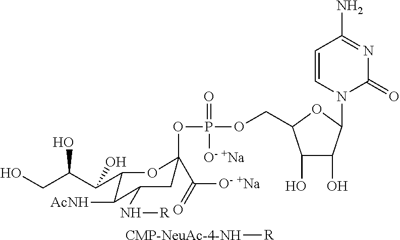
[CMP-NeuAc-4-NH][R].C1C(C([O- +Na])=O)(OP(=O)([O- +Na])OCC2C(O)C(O)C(N3C=CC(N)=NC3=O)O2)OC(C(C(CO)O)O)C([AcNH])C1N[R]
